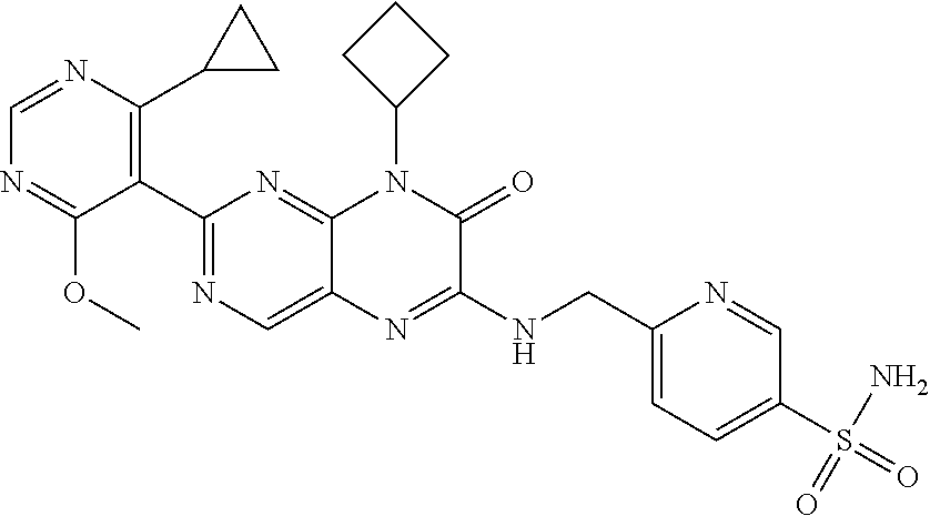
C1=NC(C2CC2)=C(C2=NC=C3C(=N2)N(C2CCC2)C(=O)C(NCC2=CC=C(S(=O)(=O)N)C=N2)=N3)C(OC)=N1
